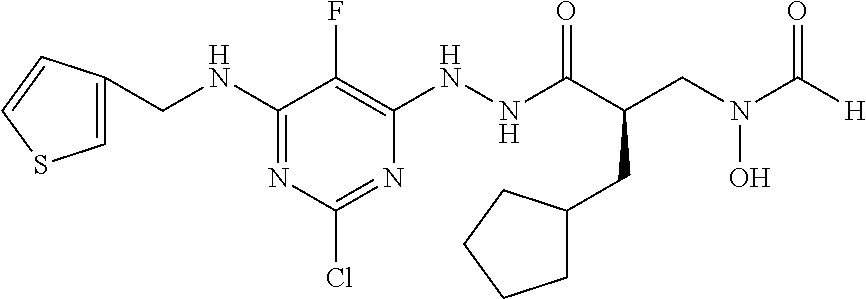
[H]C(N(CC(C(NNC1=C(F)C(NCC2=CSC=C2)=NC(Cl)=N1)=O)CC1CCCC1)O)=O
